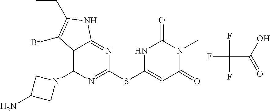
FC(C(=O)O)(F)F.C1(N2CC(N)C2)=C2C(=NC(SC3=CC(=O)N(C)C(=O)N3)=N1)NC(CC)=C2Br
